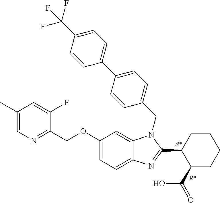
C1(COC2=CC=C3C(=C2)N(CC2=CC=C(C4=CC=C(C(F)(F)F)C=C4)C=C2)C(C2C(C(=O)O)CCCC2)=N3)=NC=C(C)C=C1F
